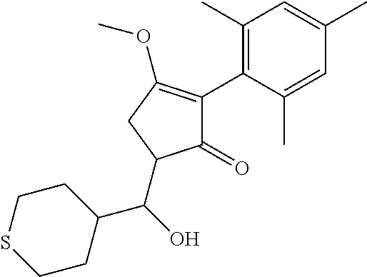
C1(=O)C(C2=C(C)C=C(C)C=C2C)=C(OC)CC1C(C1CCSCC1)O
